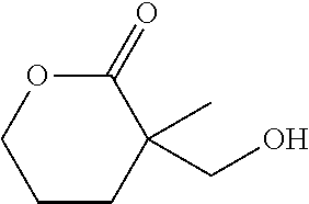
O1C(=O)C(C)(CO)CCC1
